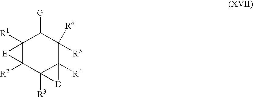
C12([R1])C([R2])(C3([R3])C([R4])(C([R5])([R6])C1[G])[D]3)[E]2
